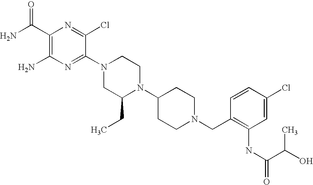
C1(C(N)=O)=C(N)N=C(N2CC(CC)N(C3CCN(CC4=C(NC(C(O)C)=O)C=C(Cl)C=C4)CC3)CC2)C(Cl)=N1
